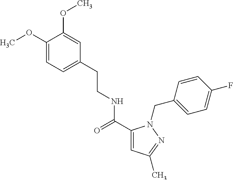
COC1=CC=C(CCNC(=O)C2=CC(C)=NN2CC2=CC=C(F)C=C2)C=C1OC
